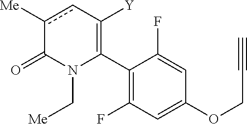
C1(C2=C([Y])cc([Me])C(=O)N2C[Me])=C(F)C=C(OCC#C)C=C1F
